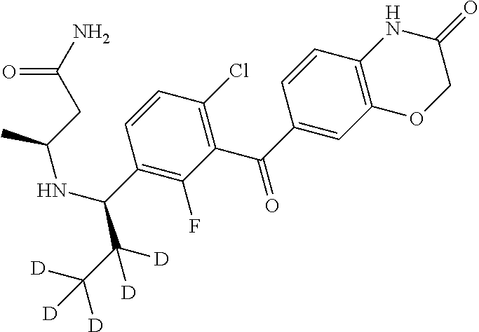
C12=C(C=CC(C(=O)C3=C(Cl)C=CC(C(C(C([D])([D])[D])([D])[D])NC(C)CC(N)=O)=C3F)=C1)NC(=O)CO2
